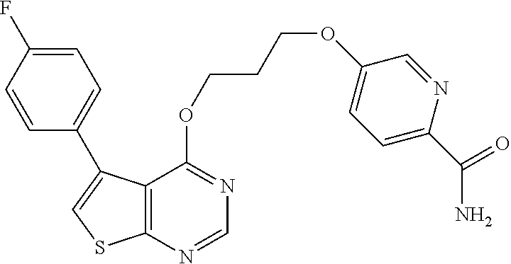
C1=NC2=C(C(OCCCOC3=CC=C(C(=O)N)N=C3)=N1)C(C1=CC=C(F)C=C1)=CS2
